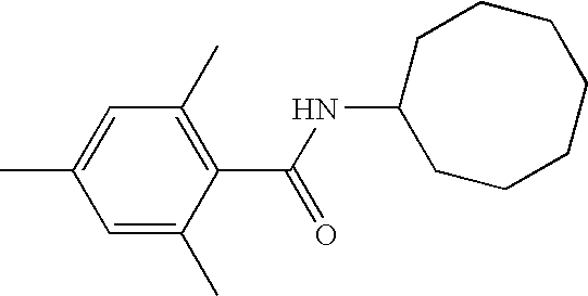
C1=C(C)C=C(C)C(C(=O)NC2CCCCCCC2)=C1C
